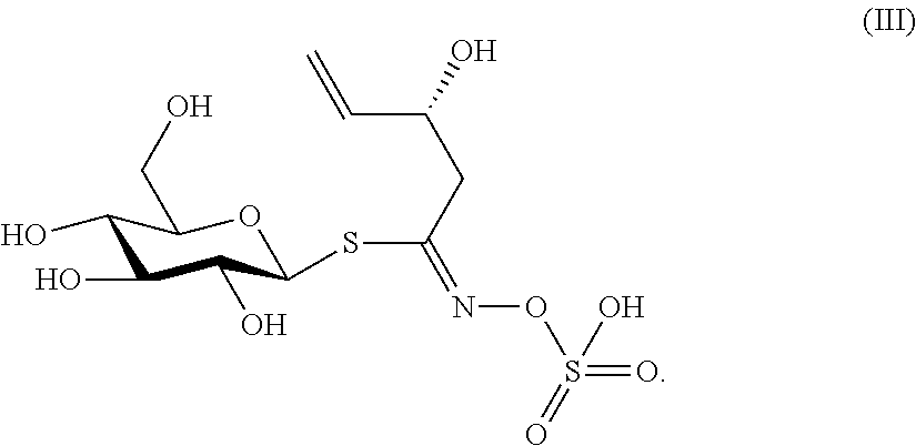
C1(O)C(O)C(O)C(SC(CC(C=C)O)=NOS(=O)(O)=O)OC1CO
